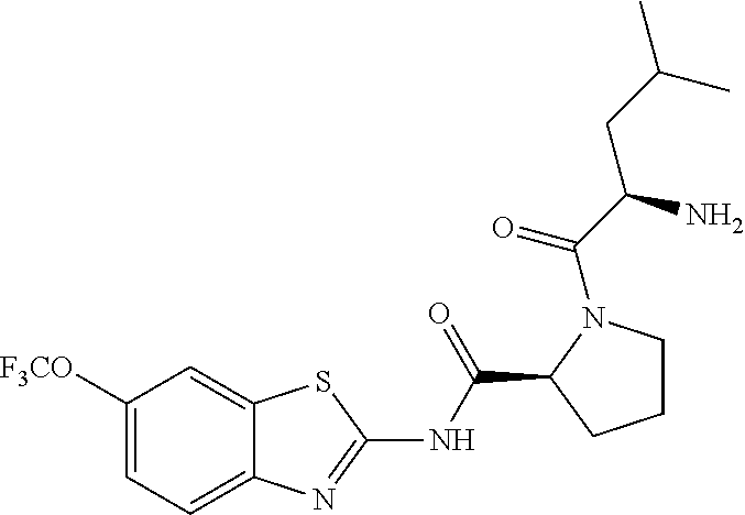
C1([F3CO])=CC=C2C(=C1)SC(NC(C1CCCN1C(C(CC(C)C)N)=O)=O)=N2
